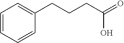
C1=CC=CC(CCCC(=O)O)=C1
